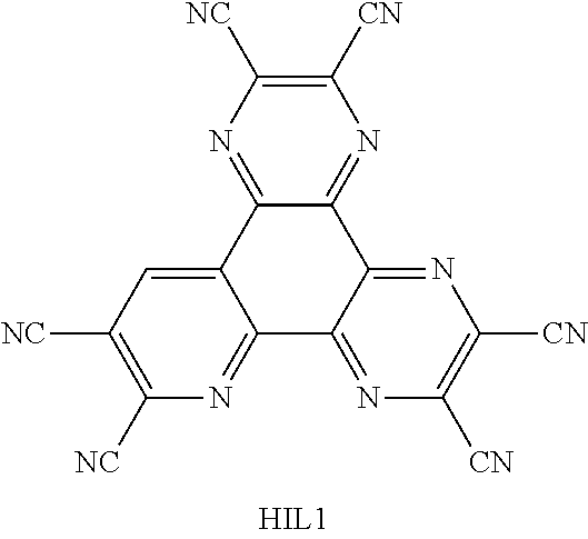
C12=NC([CN])=C([CN])C=C1C1=NC([CN])=C([CN])N=C1C1=NC([CN])=C([CN])N=C21
